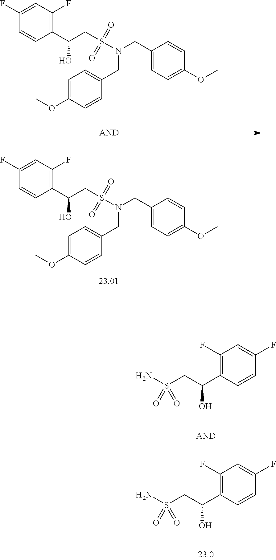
NS(CC(C1=C(F)C=C(F)C=C1)O)(=O)=O.NS(CC(C1=C(F)C=C(F)C=C1)O)(=O)=O.C1=C(OC)C=CC(CN(CC2=CC=C(OC)C=C2)S(CC(C2=C(F)C=C(F)C=C2)O)(=O)=O)=C1.C1=C(OC)C=CC(CN(CC2=CC=C(OC)C=C2)S(CC(C2=C(F)C=C(F)C=C2)O)(=O)=O)=C1
